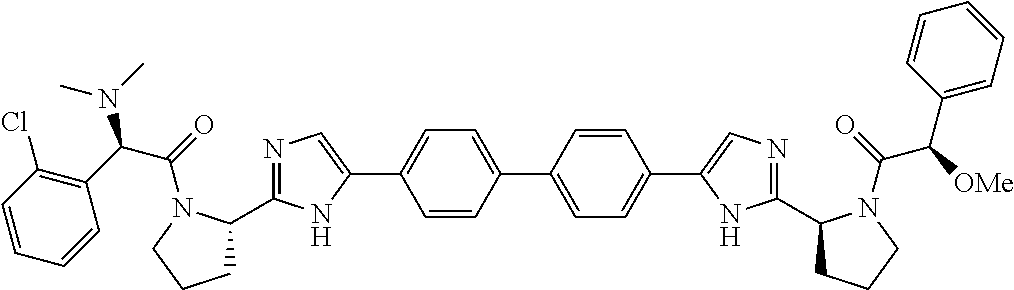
C1(C2=NC=C(C3=CC=C(C4=CC=C(C5=CN=C(C6CCCN6C(=O)C([OMe])C6=CC=CC=C6)N5)C=C4)C=C3)N2)CCCN1C(=O)C(N(C)C)C1=C(Cl)C=CC=C1
